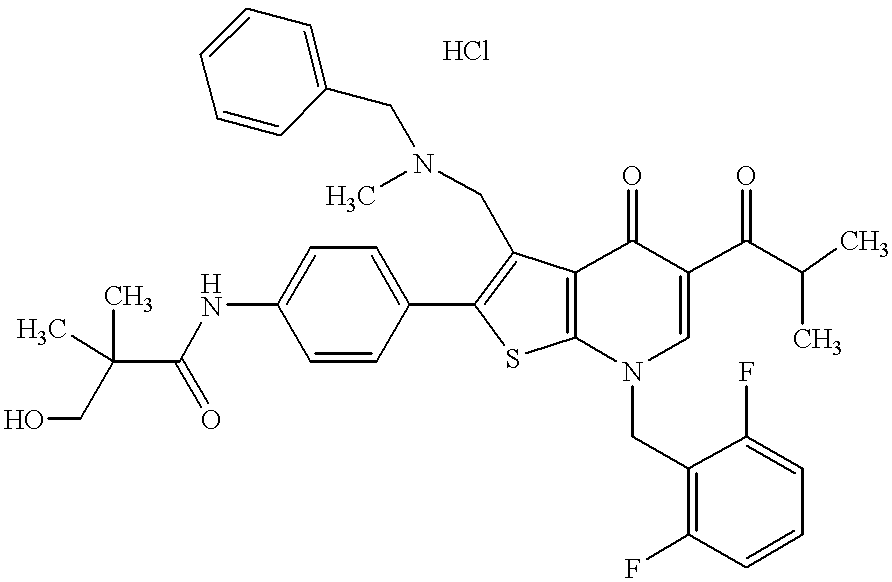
OCC(C(=O)NC1=CC=C(C2=C(CN(C)CC3=CC=CC=C3)C3=C(S2)N(CC2=C(F)C=CC=C2F)C=C(C(C(C)C)=O)C3=O)C=C1)(C)C
